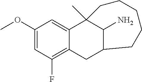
C1(OC)=CC(F)=C2C(=C1)C1(C)C(N)C(C2)CCCCC1
